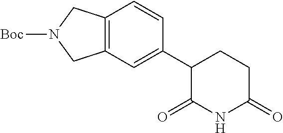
C1CC(C2=CC3=C(C=C2)CN([Boc])C3)C(=O)NC1=O
